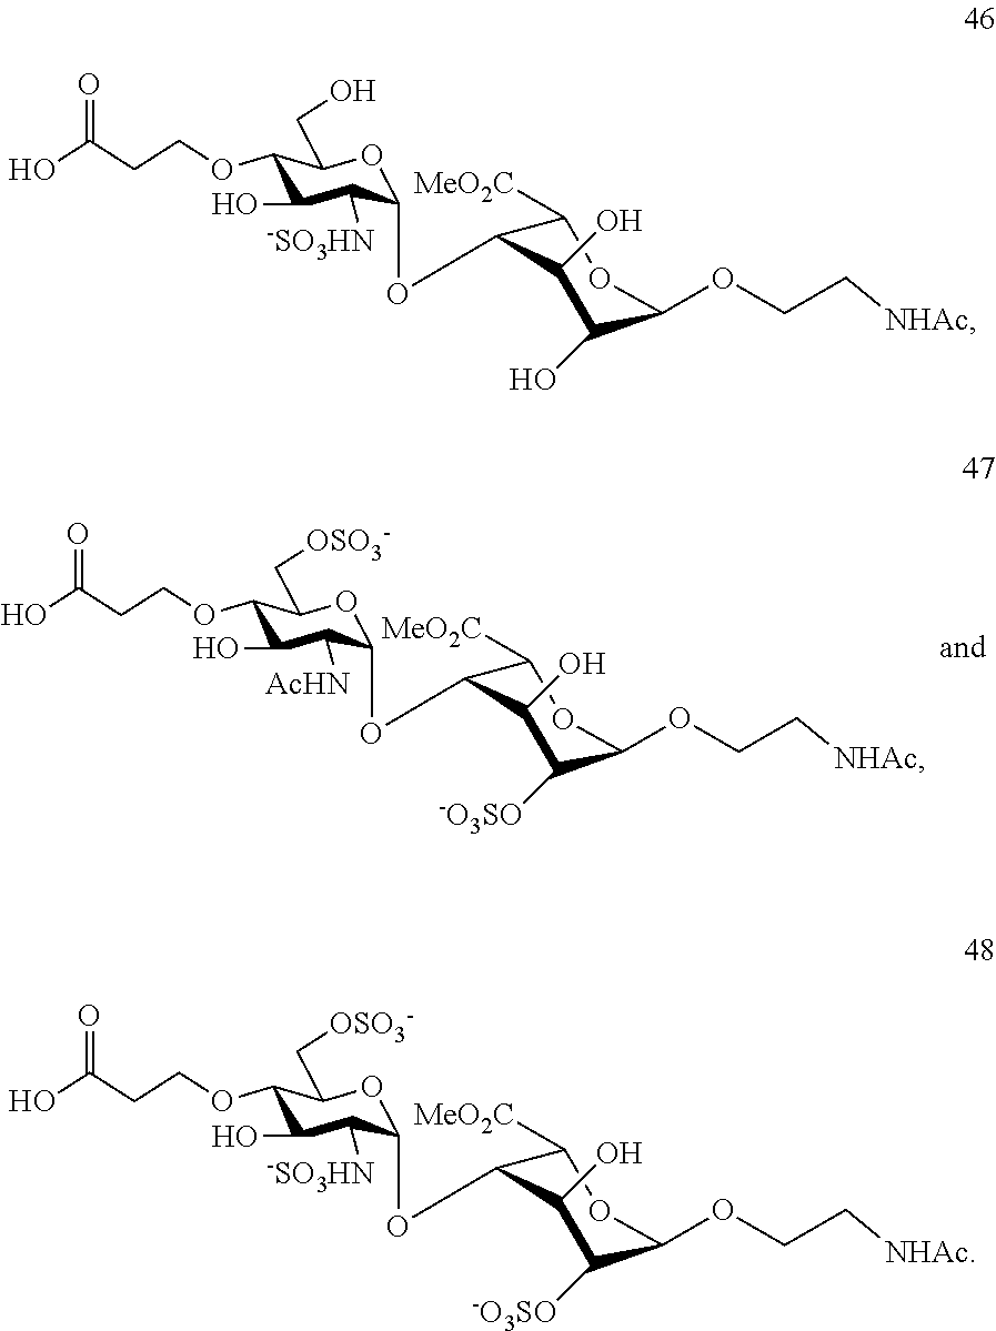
C1(OCCC(O)=O)C(O)C([AcHN])C(OC2C([MeO2C])OC(OCC[NHAc])C([-O3SO])C2O)OC1C[OSO3-].C1(OCCC(O)=O)C(O)C([-SO3HN])C(OC2C([MeO2C])OC(OCC[NHAc])C(O)C2O)OC1CO.C1(OCCC(O)=O)C(O)C([-SO3HN])C(OC2C([MeO2C])OC(OCC[NHAc])C([-O3SO])C2O)OC1C[OSO3-]
